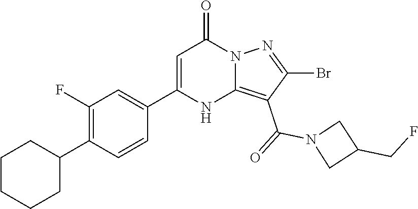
C1(C2=CC(=O)N3C(=C(C(=O)N4CC(CF)C4)C(Br)=N3)N2)=CC(F)=C(C2CCCCC2)C=C1
